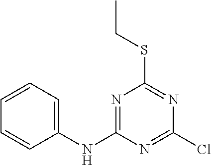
C1=CC=C(NC2=NC(SCC)=NC(Cl)=N2)C=C1
